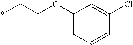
C1(OCC*)=CC=CC(Cl)=C1
